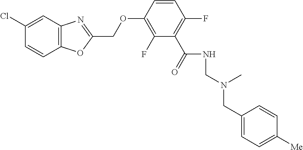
C12=C(N=C(COC3=C(F)C(C(=O)NCN(CC4=CC=C([Me])C=C4)C)=C(F)C=C3)O1)C=C(Cl)C=C2
